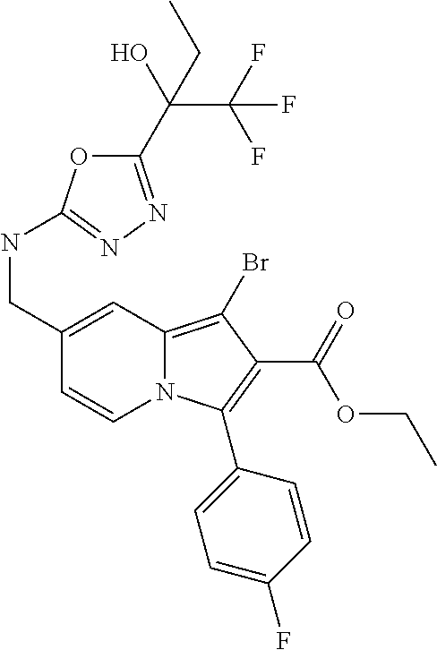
C1(CNC2=NN=C(C(C(F)(F)F)(O)CC)O2)=CC2=C(Br)C(C(=O)OCC)=C(C3=CC=C(F)C=C3)N2C=C1
